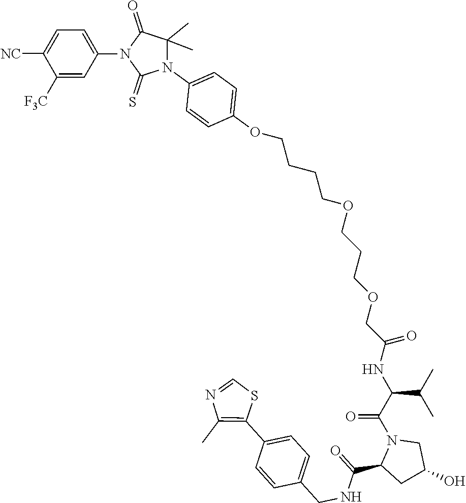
C1(OCCCCOCCCOCC(NC(C(=O)N2C(C(NCC3=CC=C(C4=C(C)N=CS4)C=C3)=O)CC(O)C2)C(C)C)=O)=CC=C(N2C(C)(C)C(=O)N(C3=CC=C([NC])C([F3C])=C3)C2=S)C=C1
